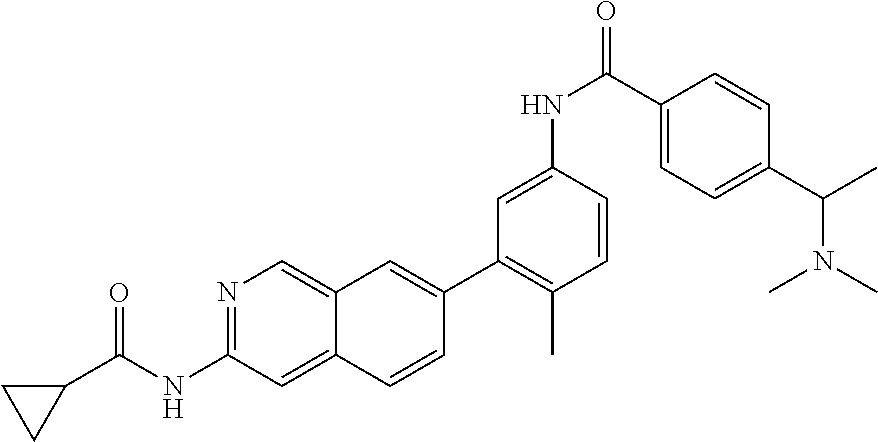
N1=C(NC(C2CC2)=O)C=C2C(=C1)C=C(C1=C(C)C=CC(NC(C3=CC=C(C(C)N(C)C)C=C3)=O)=C1)C=C2
